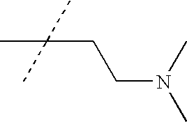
N(C)(C)CCC(C)(C)C
